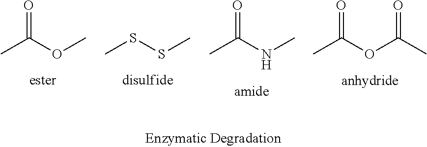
CC(OC)=O.CSSC.CC(NC)=O.CC(OC(C)=O)=O
